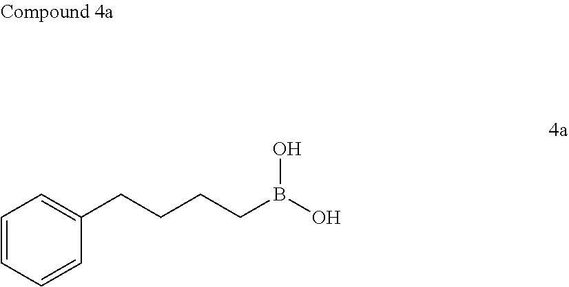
C1=CC=CC(CCCCB(O)O)=C1
